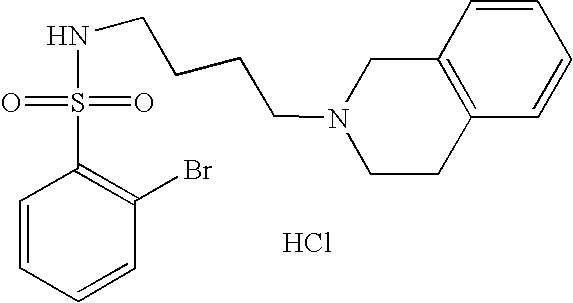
Cl.N(CCCCN1CCC2=C(C1)C=CC=C2)S(C1=C(Br)C=CC=C1)(=O)=O
